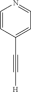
C(C1=CC=NC=C1)#C[H]
